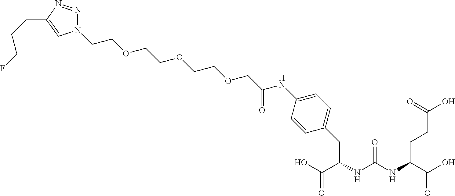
OC(C(NC(NC(C(O)=O)CCC(O)=O)=O)CC1=CC=C(NC(COCCOCCOCCN2N=NC(CCCF)=C2)=O)C=C1)=O
